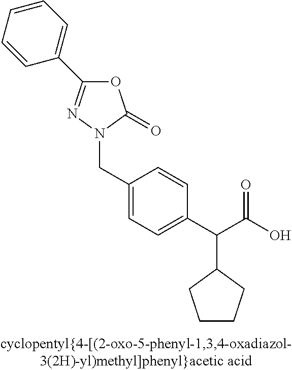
N1(CC2=CC=C(C(C(O)=O)C3CCCC3)C=C2)C(=O)OC(C2=CC=CC=C2)=N1
